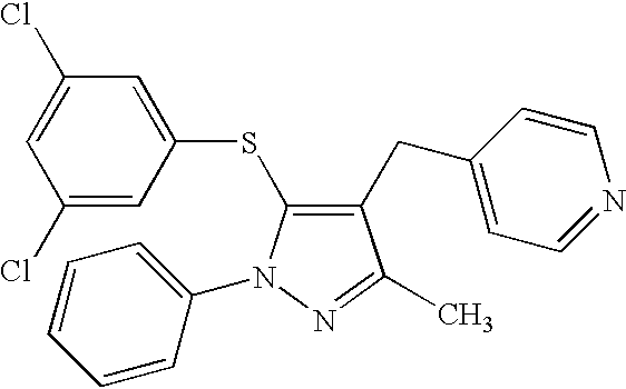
C1(Cl)=CC(SC2=C(CC3=CC=NC=C3)C(C)=NN2C2=CC=CC=C2)=CC(Cl)=C1
